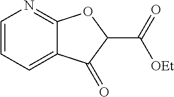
C1=CC=C2C(=N1)OC(C(=O)[OEt])C2=O
